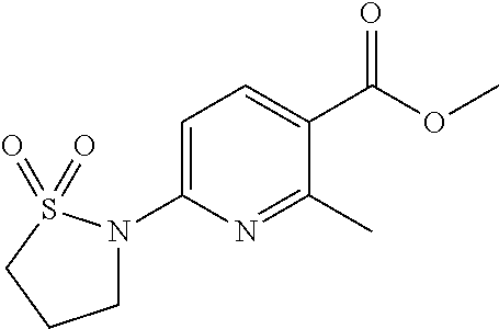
C1=C(N2CCCS2(=O)=O)N=C(C)C(C(OC)=O)=C1
